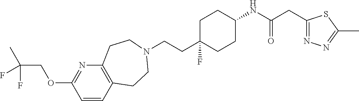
C(CC1(F)CCC(NC(CC2=NN=C(C)S2)=O)CC1)N1CCC2=C(N=C(OCC(F)(C)F)C=C2)CC1
